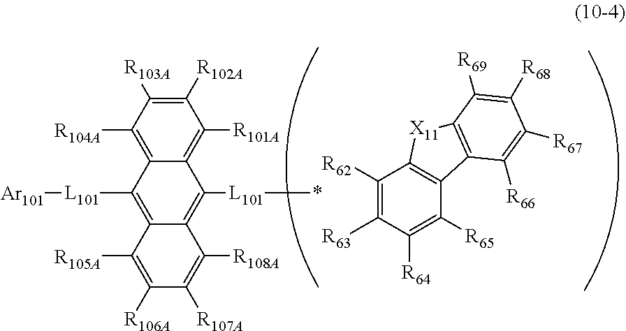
C1([R62])=C([R63])C([R64])=C([R65])C2=C1[X11]C1=C2C([R66])=C([R67])C([R68])=C1[R69].C12=C([R104A])C([R103A])=C([R102A])C([R101A])=C1C([L101]*)=C1C(=C2[L101][Ar101])C([R105A])=C([R106A])C([R107A])=C1[R108A]
